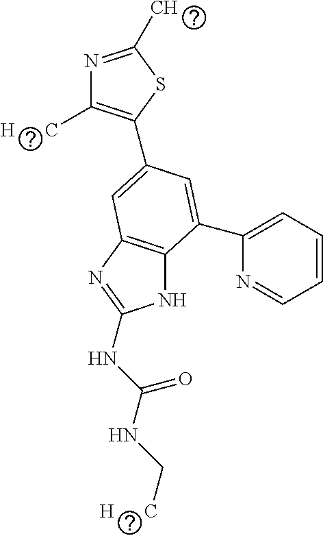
N1C2=C(N=C1NC(NC[H      C])=O)C=C(C1=C([H      C])N=C(C)S1)C=C2C1=CC=CC=N1
